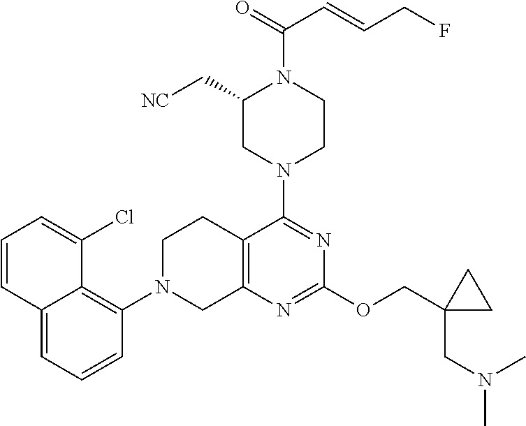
C12=CC=CC(N3CC4=C(CC3)C(N3CCN(C(=O)C=CCF)C(C[NC])C3)=NC(OCC3(CN(C)C)CC3)=N4)=C1C(Cl)=CC=C2
